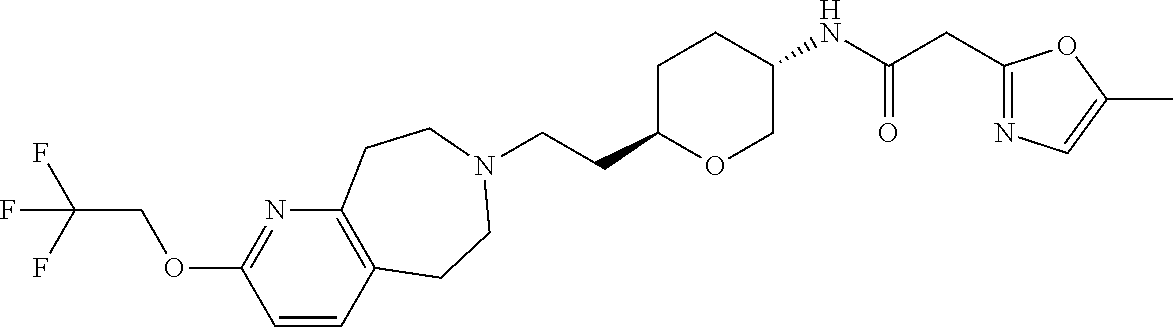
C(CC1OCC(NC(CC2=NC=C(C)O2)=O)CC1)N1CCC2=C(N=C(OCC(F)(F)F)C=C2)CC1
